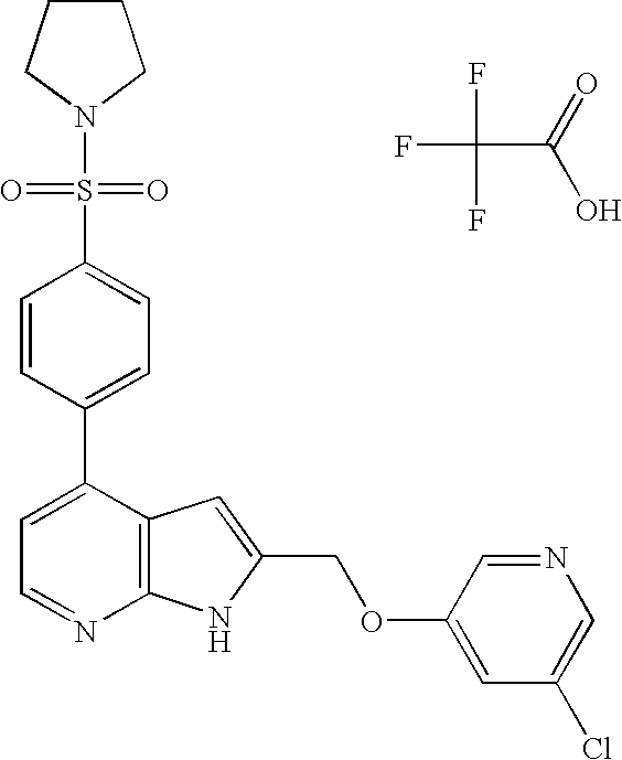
FC(F)(C(=O)O)F.C1(C2=CC=NC3=C2C=C(COC2=CC(Cl)=CN=C2)N3)=CC=C(S(N2CCCC2)(=O)=O)C=C1
